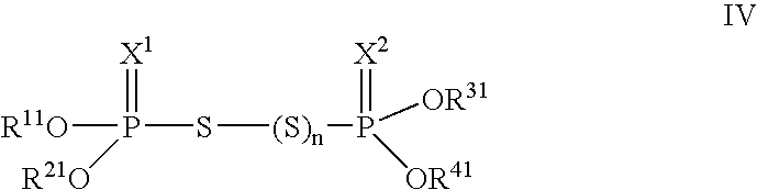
S([(S)n]P(=[X2])([OR41])[OR31])P([R11O])(=[X1])[R21O]
